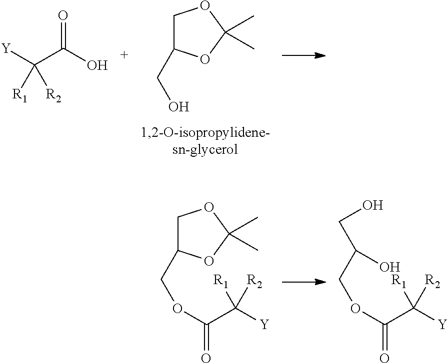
O=C(O)C([Y])([R1])[R2].C1C(CO)OC(C)(C)O1.C1C(COC(C([Y])([R2])[R1])=O)OC(C)(C)O1.C(COC(C([Y])([R2])[R1])=O)(CO)O
